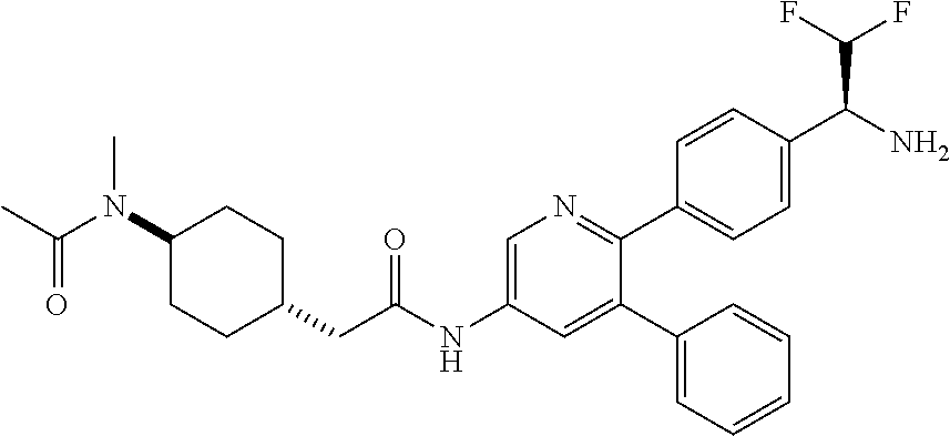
C1(N(C(C)=O)C)CCC(CC(NC2=CN=C(C3=CC=C(C(N)C(F)F)C=C3)C(C3=CC=CC=C3)=C2)=O)CC1
